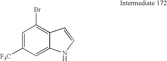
C1=C([F3C])C=C2C(=C1Br)C=CN2
